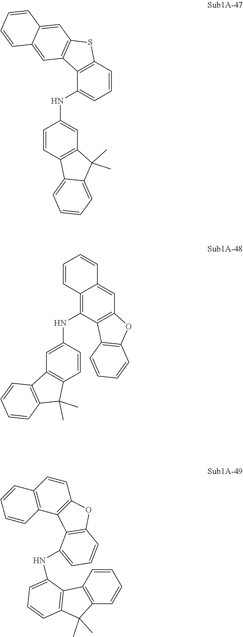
C1=CC2=C(C=C1NC1=CC=CC3=C1C1=C(S3)C=C3C(=C1)C=CC=C3)C(C)(C)C1=CC=CC=C21.C1=C(NC2=C3C(=CC4=C2C2=C(O4)C=CC=C2)C=CC=C3)C=CC2=C1C1=C(C2(C)C)C=CC=C1.C12=C(C=CC=C1)C1=C(C2(C)C)C=CC=C1NC1=CC=CC2=C1C1=C(C=CC3=C1C=CC=C3)O2
